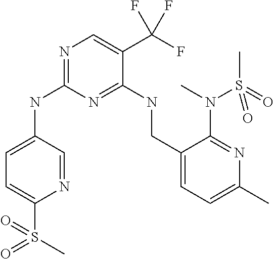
N1=CC(NC2=NC=C(C(F)(F)F)C(NCC3=CC=C(C)N=C3N(C)S(C)(=O)=O)=N2)=CC=C1S(=O)(C)=O
